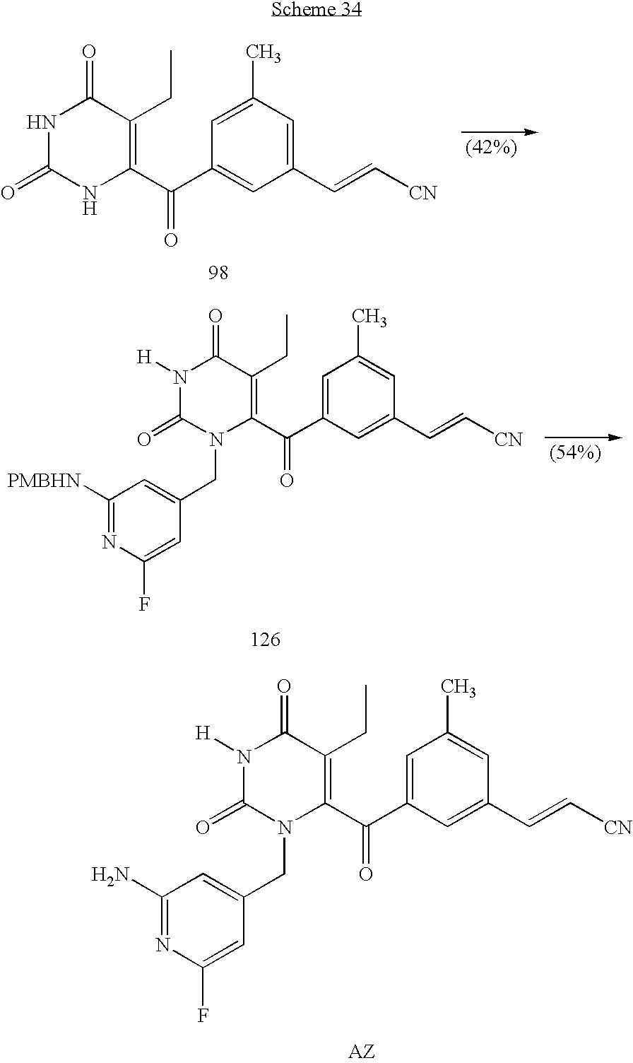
N1([H])C(=O)N(CC2=CC(N)=NC(F)=C2)C(C(C2=CC(C)=CC(C=C[CN])=C2)=O)=C(CC)C1=O.N1C(=O)NC(C(C2=CC(C=C[CN])=CC(C)=C2)=O)=C(CC)C1=O.N1([H])C(=O)N(CC2=CC([PMBHN])=NC(F)=C2)C(C(C2=CC(C)=CC(C=C[CN])=C2)=O)=C(CC)C1=O
